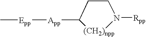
C1([App][Epp]C)[(CH2)npp]N([Rpp])CC1
